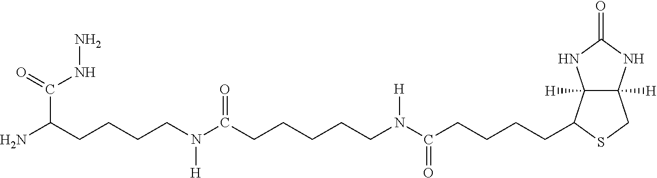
C12([H])C([H])(C(CCCCC(=O)N([H])CCCCCC(N(CCCCC(N)C(=O)NN)[H])=O)SC1)NC(=O)N2
